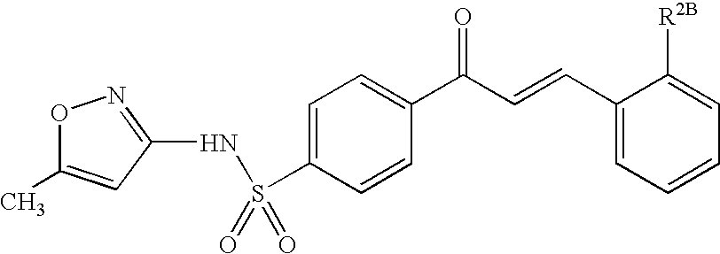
O1C(C)=CC(NS(C2=CC=C(C(C=CC3=CC=CC=C3[R2B])=O)C=C2)(=O)=O)=N1
